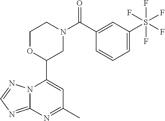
N12C(=NC=N1)N=C(C)C=C2C1CN(C(=O)C2=CC(S(F)(F)(F)(F)F)=CC=C2)CCO1
